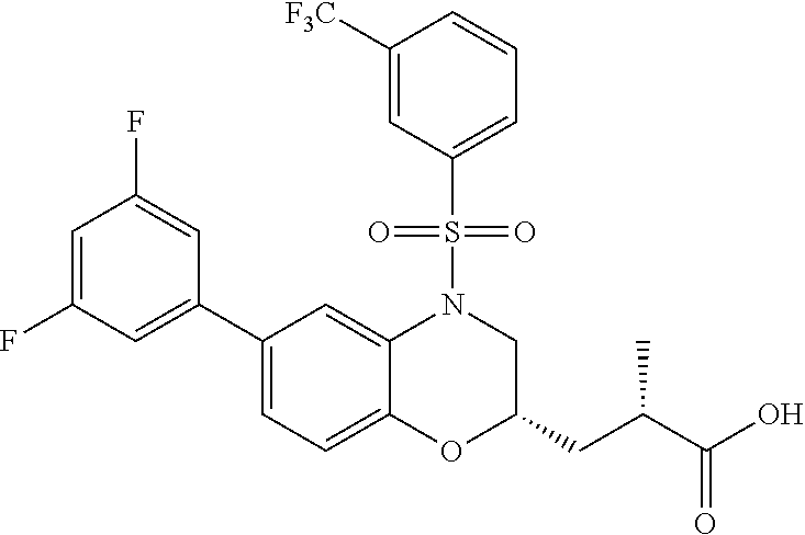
C1=C(F)C=C(C2=CC=C3C(=C2)N(S(C2=CC=CC([F3C])=C2)(=O)=O)CC(CC(C)C(=O)O)O3)C=C1F
